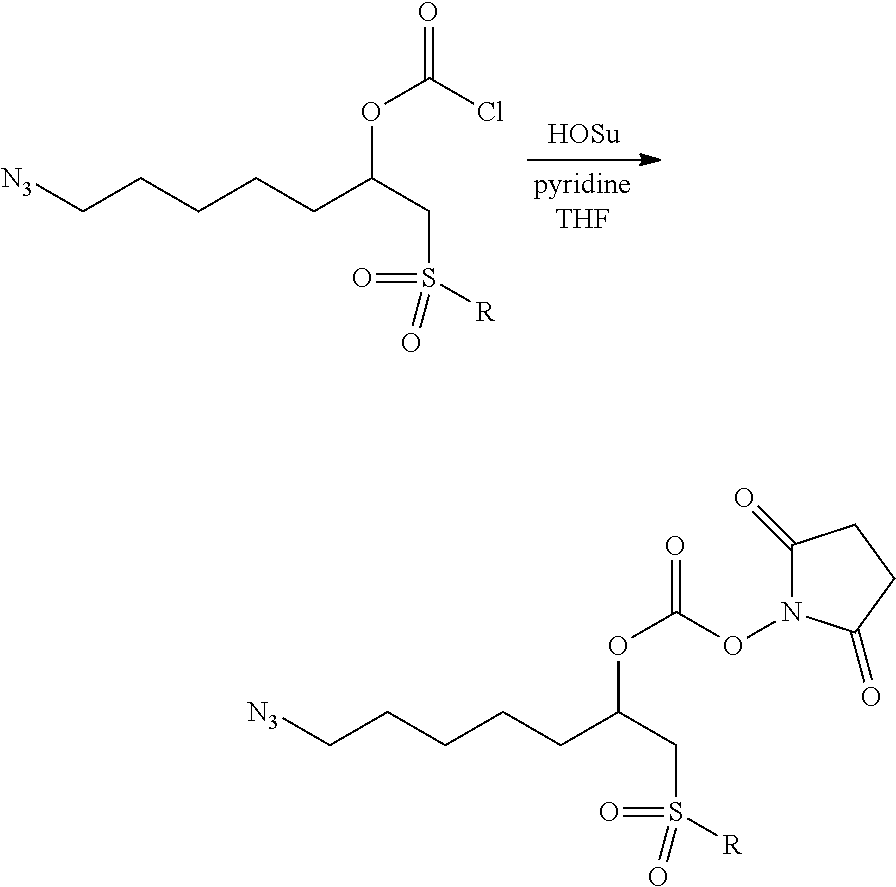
C1(=O)N(OC(OC(CCCCC[N3])CS(=O)(=O)[R])=O)C(=O)CC1.ClC(OC(CCCCC[N3])CS(=O)(=O)[R])=O
